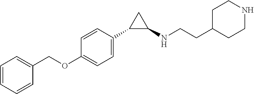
C1=CC=CC(COC2=CC=C(C3C(NCCC4CCNCC4)C3)C=C2)=C1
